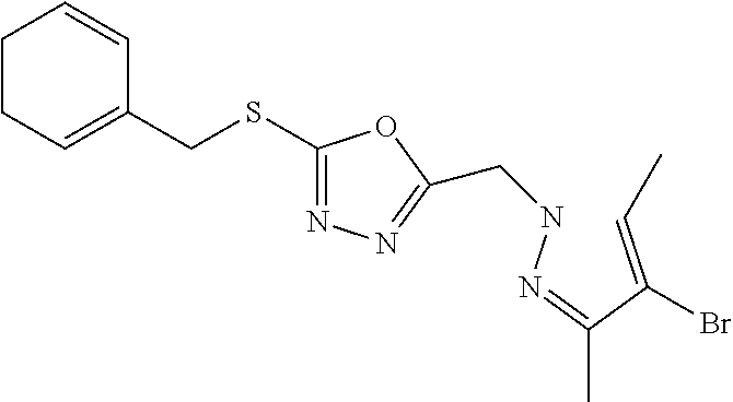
C1CC=C(CSC2=NN=C(CNN=C(C(=CC)Br)C)O2)C=C1
